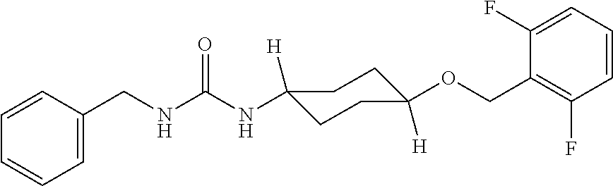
C(NC(NC1([H])CCC([H])(OCC2=C(F)C=CC=C2F)CC1)=O)C1=CC=CC=C1
